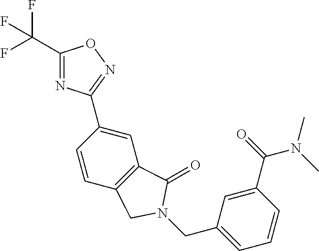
C1(C(F)(F)F)=NC(C2=CC3=C(C=C2)CN(CC2=CC=CC(C(N(C)C)=O)=C2)C3=O)=NO1
